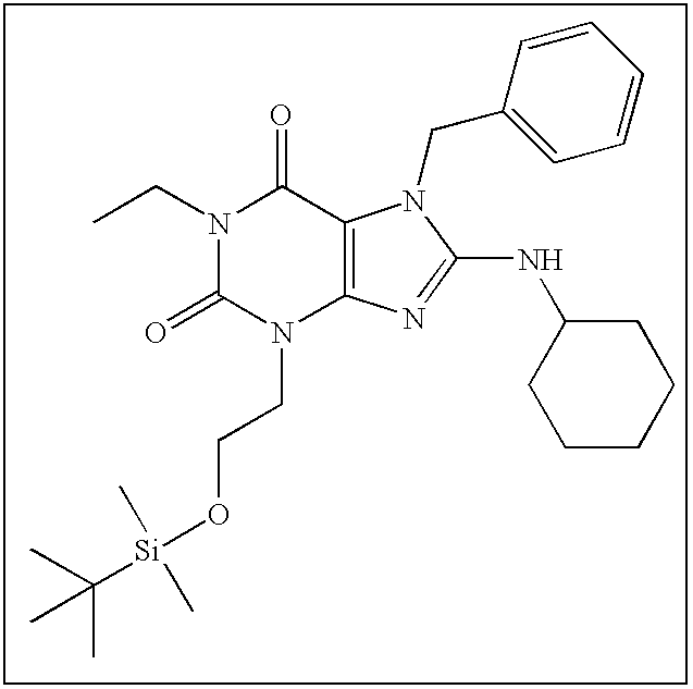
CCN1C(=O)N(CCO[Si](C(C)(C)C)(C)C)C2=C(C1=O)N(CC1=CC=CC=C1)C(NC1CCCCC1)=N2
